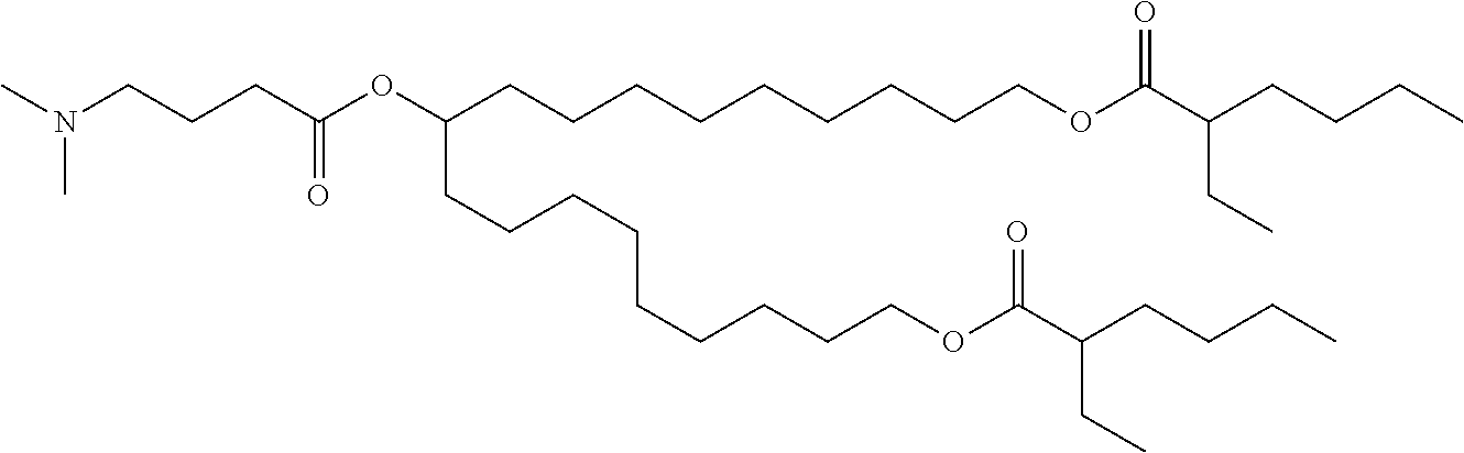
CN(CCCC(OC(CCCCCCCCCOC(C(CCCC)CC)=O)CCCCCCCCCOC(C(CCCC)CC)=O)=O)C
